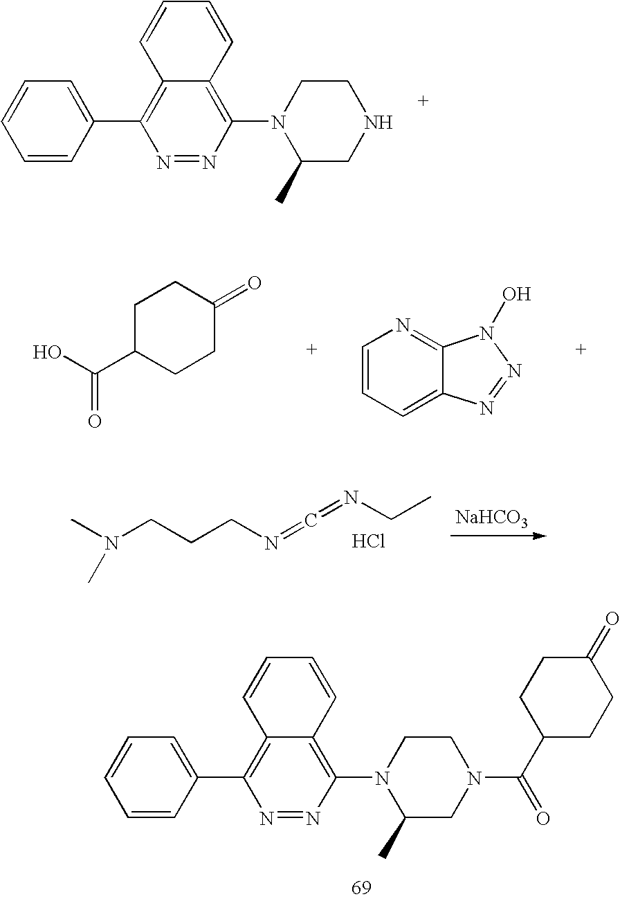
C1=CC(C2=C3C(=C(N4C(C)CNCC4)N=N2)C=CC=C3)=CC=C1.C1C(C(O)=O)CCC(=O)C1.C1=CC=C2C(=N1)N(O)N=N2.[NaHCO3].CN(C)CCCN=C=NCC.Cl.C1=CC(C2=C3C(=C(N4C(C)CN(C(C5CCC(=O)CC5)=O)CC4)N=N2)C=CC=C3)=CC=C1
